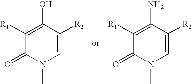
C1=C([R2])C(O)=C([R1])C(=O)N1C.C1=C([R2])C(N)=C([R1])C(=O)N1C
